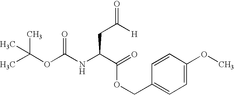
CC(OC(NC(C(OCC1=CC=C(OC)C=C1)=O)CC(=O)[H])=O)(C)C
